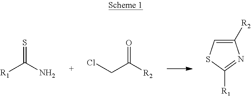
[R1]C(N)=S.ClCC([R2])=O.C1([R2])=CSC([R1])=N1
